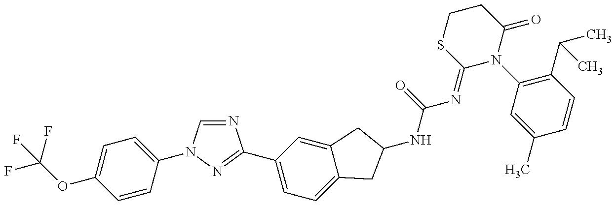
FC(OC1=CC=C(N2C=NC(C3=CC=C4C(=C3)CC(NC(N=C3N(C5=C(C(C)C)C=CC(C)=C5)C(=O)CCS3)=O)C4)=N2)C=C1)(F)F
